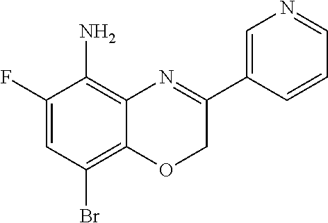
C12=C(Br)C=C(F)C(N)=C1N=C(C1=CN=CC=C1)CO2
